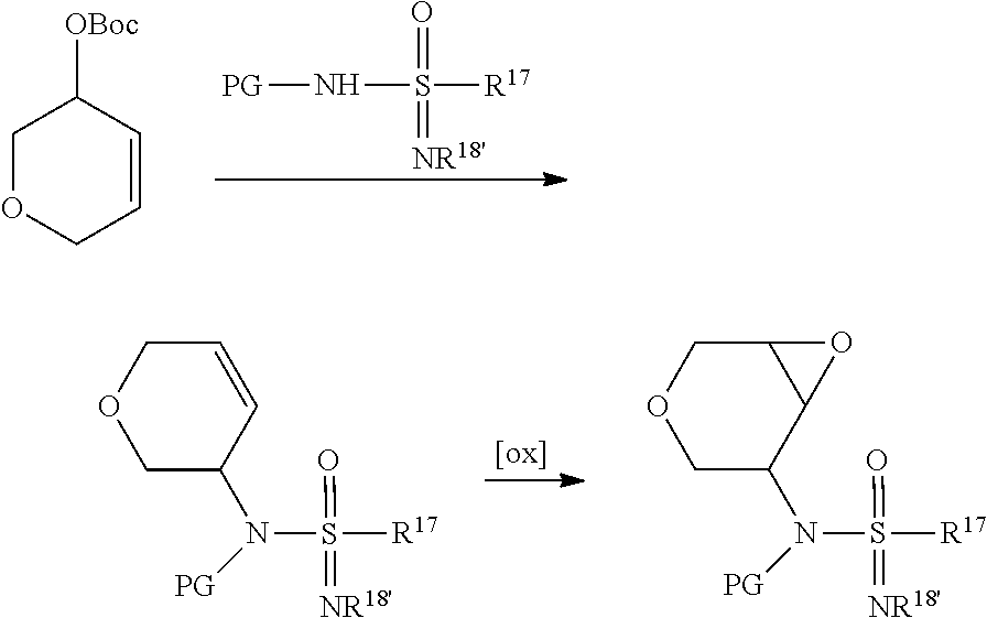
[PG]NS(=O)(=[NR18'])[R17].C1OCC=CC1[OBoc].N([PG])(C1C=CCOC1)S(=[NR18'])(=O)[R17].N([PG])(C1C2C(COC1)O2)S(=[NR18'])(=O)[R17]
